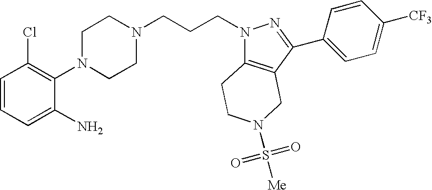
C1=CC=C(N)C(N2CCN(CCCN3C4=C(C(C5=CC=C([CF3])C=C5)=N3)CN(S(=O)(=O)[Me])CC4)CC2)=C1Cl
